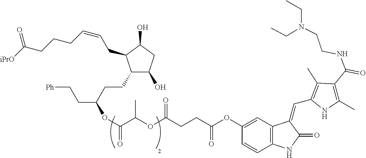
C1(CCC(CC[Ph])OC(=O)C(OC(CCC(OC2=CC3=C(C=C2)NC(=O)C3=CC2=C(C)C(C(NCCN(CC)CC)=O)=C(C)N2)=O)=O)C)C(O)CC(O)C1CC=CCCCC([iPrO])=O
